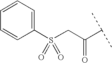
C1=CC=C(S(CC(C(C)C)=O)(=O)=O)C=C1
